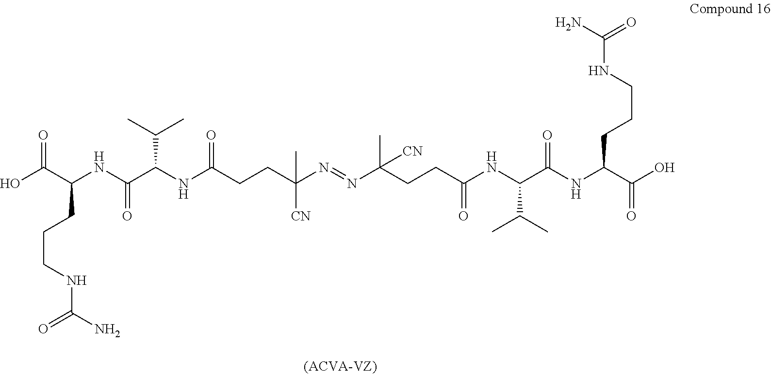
OC(C(NC(C(NC(CCC(N=NC(CCC(NC(C(NC(C(O)=O)CCCNC(N)=O)=O)C(C)C)=O)(C)[CN])([CN])C)=O)C(C)C)=O)CCCNC(N)=O)=O
